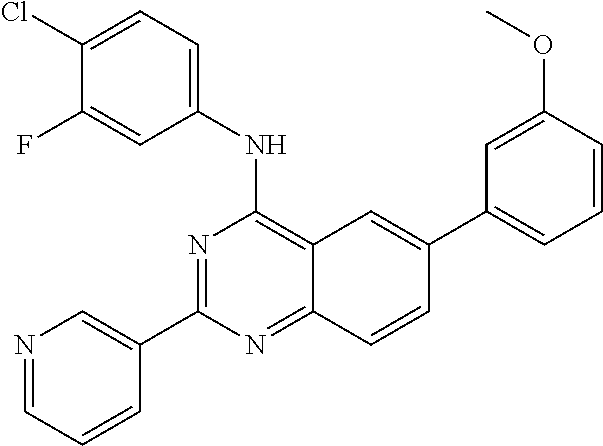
C12=C(NC3=CC=C(Cl)C(F)=C3)N=C(C3=CN=CC=C3)N=C1C=CC(C1=CC=CC(OC)=C1)=C2
